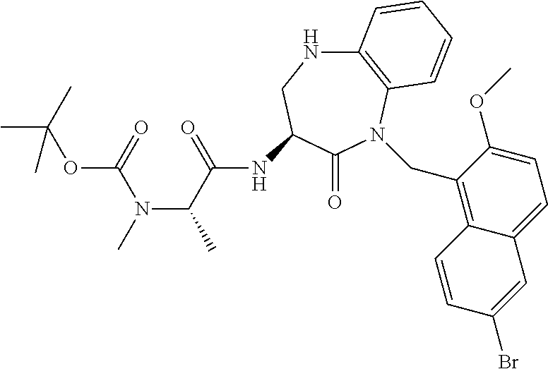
C12=C(N(CC3=C4C(=CC=C3OC)C=C(Br)C=C4)C(=O)C(NC(C(N(C)C(OC(C)(C)C)=O)C)=O)CN1)C=CC=C2
